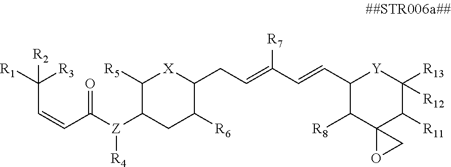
C(C=CC(=O)[Z](C1C([R5])[X]C(CC=C(C=CC2C([R8])C3(C([R11])C([R13])([R12])[Y]2)OC3)[R7])C([R6])C1)[R4])([R3])([R1])[R2]
